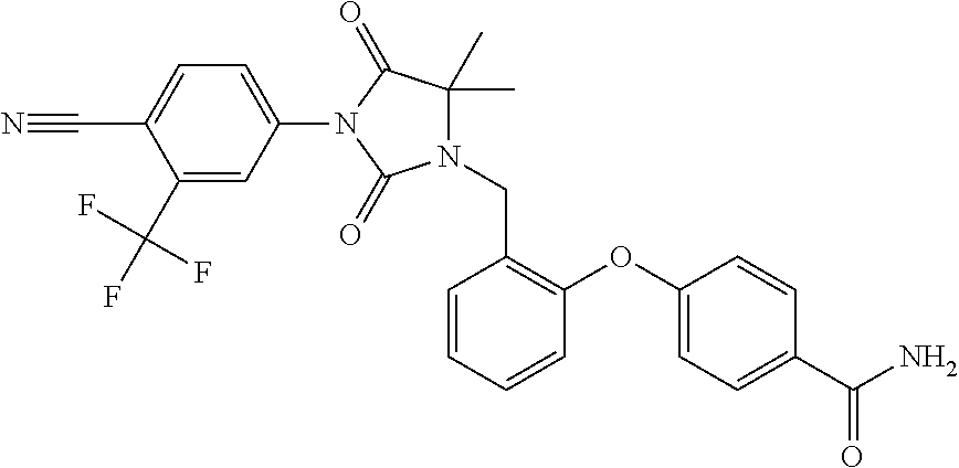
N1(CC2=C(OC3=CC=C(C(N)=O)C=C3)C=CC=C2)C(C)(C)C(=O)N(C2=CC=C(C#N)C(C(F)(F)F)=C2)C1=O
